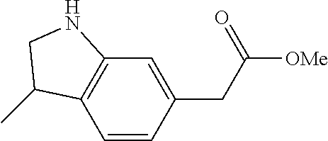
C1=CC(CC(=O)[OMe])=CC2=C1C(C)CN2
